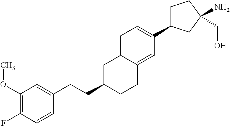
C1C(C2=CC=C3C(=C2)CCC(CCC2=CC(OC)=C(F)C=C2)C3)CC(N)(CO)C1
